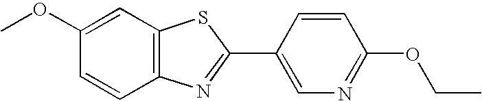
C1(OC)=CC2=C(C=C1)N=C(C1=CN=C(OCC)C=C1)S2
